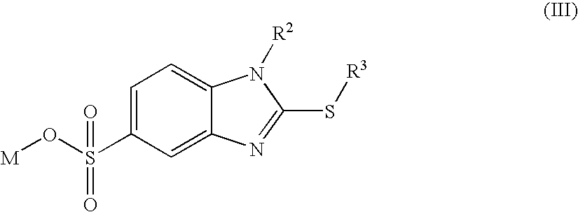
C1=C(S(O[M])(=O)=O)C=C2C(=C1)N([R2])C(S[R3])=N2
